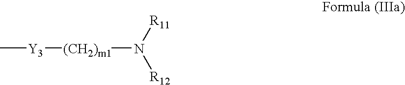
C[Y3][(CH2)m1]N([R12])[R11]
